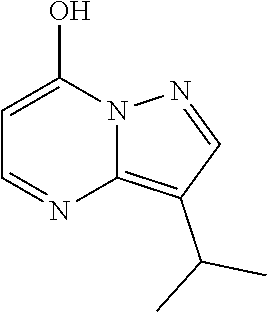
C12=C(C(C)C)C=NN1C(O)=CC=N2
